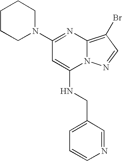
C1CCN(C2=NC3=C(Br)C=NN3C(NCC3=CC=CN=C3)=C2)CC1
